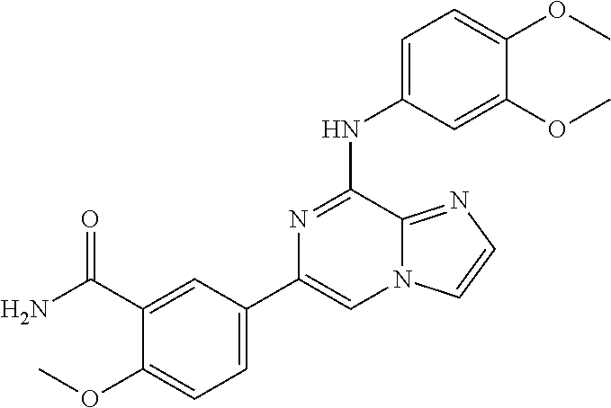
C1=C(C(N)=O)C(OC)=CC=C1C1=CN2C(=NC=C2)C(NC2=CC=C(OC)C(OC)=C2)=N1
